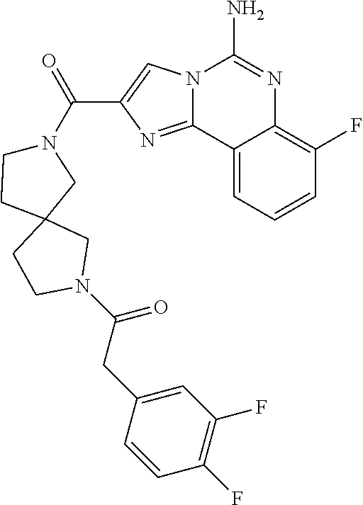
N12C(=NC(C(N3CCC4(C3)CCN(C(CC3=CC(F)=C(F)C=C3)=O)C4)=O)=C1)C1=CC=CC(F)=C1N=C2N
